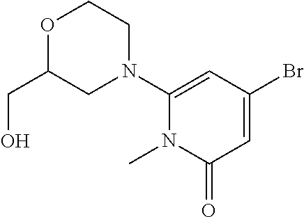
C1=C(Br)C=C(N2CCOC(CO)C2)N(C)C1=O
